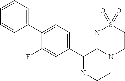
C1(C2=CC=C(C3=CC=CC=C3)C(F)=C2)NCCN2C1=NS(=O)(=O)CC2
